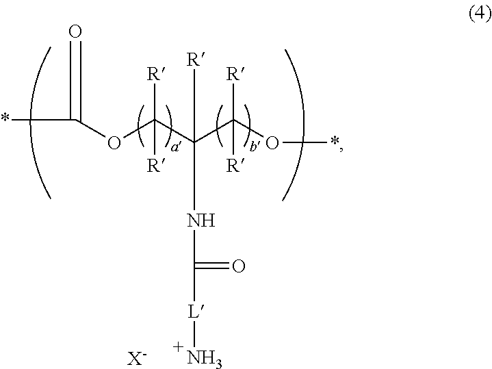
O(C(C(C(O*)([R])[R])([R])NC(=O)[L]N)([R])[R])C(*)=O.[X-]
